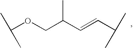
C(OCC(C=CC(C)C)C)(C)C
